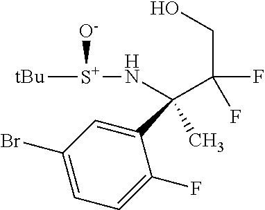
C1(C(C)(N[S+]([O-])[tBu])C(CO)(F)F)=CC(Br)=CC=C1F
